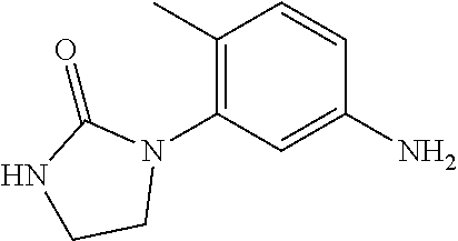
N1(C2=C(C)C=CC(N)=C2)C(=O)NCC1
